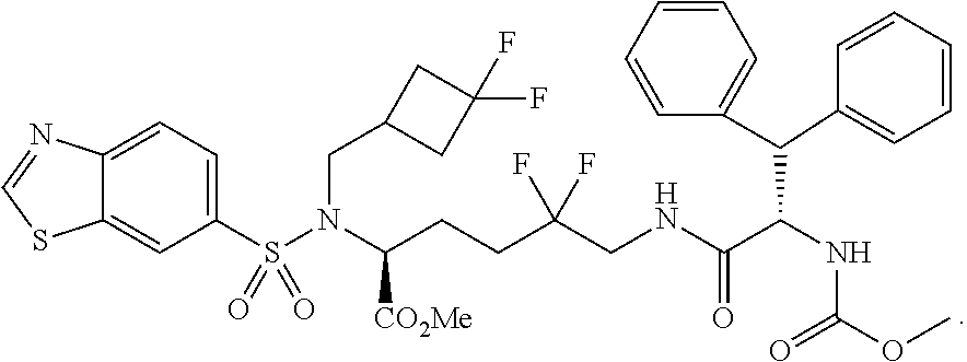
C(CCC(CNC(C(NC(OC)=O)C(C1=CC=CC=C1)C1=CC=CC=C1)=O)(F)F)([CO2Me])N(S(C1=CC=C2C(=C1)SC=N2)(=O)=O)CC1CC(F)(F)C1
